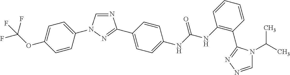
C1=C(N2C=NC(C3=CC=C(NC(NC4=C(C5=NN=CN5C(C)C)C=CC=C4)=O)C=C3)=N2)C=CC(OC(F)(F)F)=C1
